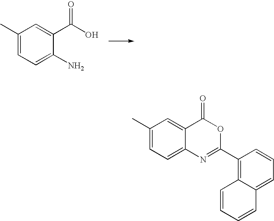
C1(C)=CC=C(N)C(C(O)=O)=C1.C1(C)=CC=C2C(=C1)C(=O)OC(C1=C3C(=CC=C1)C=CC=C3)=N2
